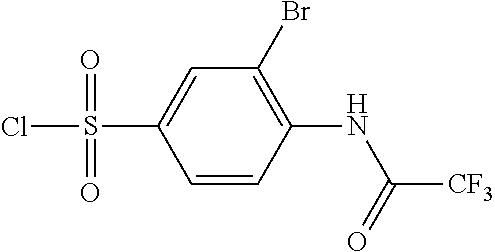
C1=CC(NC(=O)[CF3])=C(Br)C=C1S(Cl)(=O)=O
